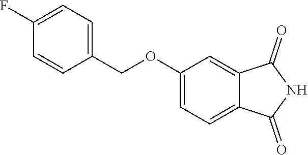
C1=C(F)C=CC(COC2=CC=C3C(=C2)C(=O)NC3=O)=C1
